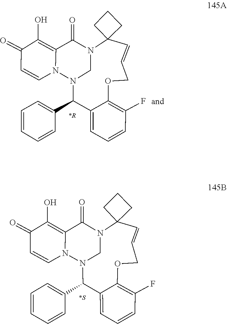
N12CN(N3C(=C(O)C(=O)C=C3)C1=O)C(C1=CC=CC=C1)C1=CC=CC(F)=C1OCC=CC21CCC1.N12CN(C(C3=CC=CC=C3)C3=CC=CC(F)=C3OCC=CC13CCC3)N1C=CC(=O)C(O)=C1C2=O
